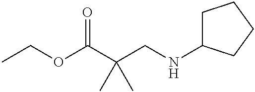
O(C(C(CNC1CCCC1)(C)C)=O)CC
